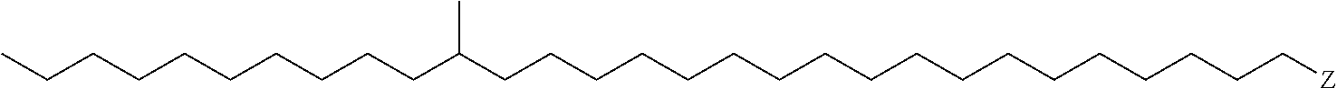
C(C(CCCCCCCCCCCCCCCCCC[Z])C)CCCCCCCCC
